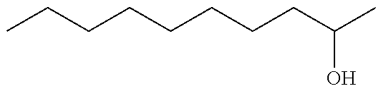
CCCCCCCCC(C)O
